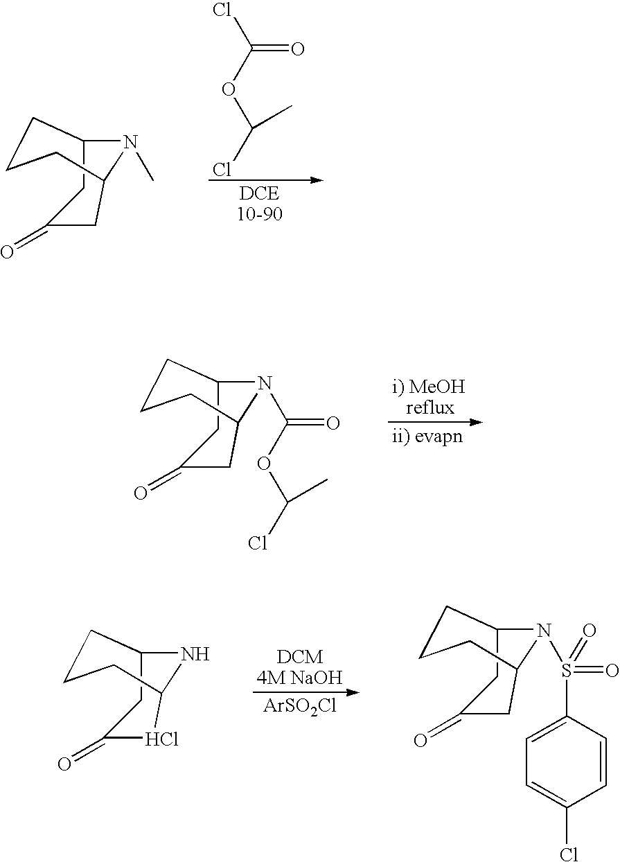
C12N(C)C(CCC1)CC(=O)C2.C(=O)(Cl)OC(Cl)C.C12N(C(=O)OC(Cl)C)C(CCC1)CC(=O)C2.C12NC(CCC1)ClC(=O)C2.[ArSO2Cl].C12N(S(=O)(=O)C3=CC=C(Cl)C=C3)C(CCC1)CC(=O)C2
